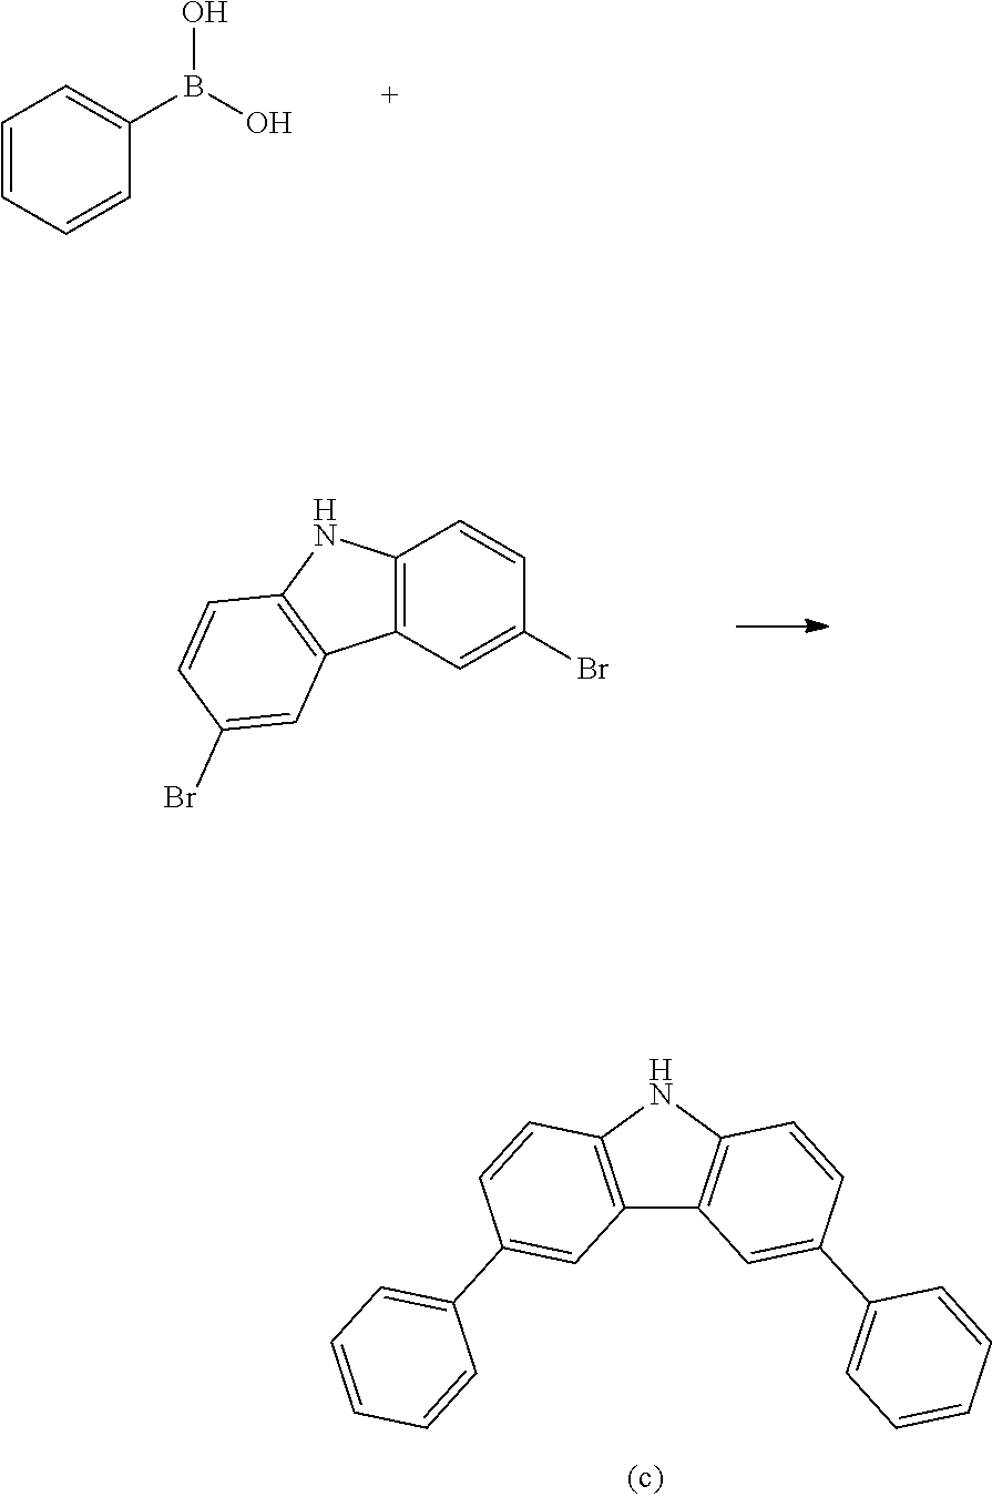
C1=CC=CC(B(O)O)=C1.C12=C(C=C(Br)C=C1)C1=C(N2)C=CC(Br)=C1.C12=C(NC3=C1C=C(C1=CC=CC=C1)C=C3)C=CC(C1=CC=CC=C1)=C2
